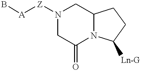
N1([Z][A]B)CC(=O)N2C(C1)CCC2[Ln-G]
